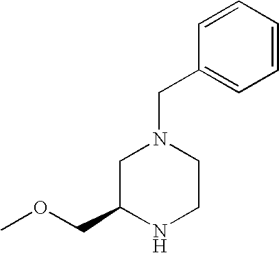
C1=CC(CN2CC(COC)NCC2)=CC=C1
